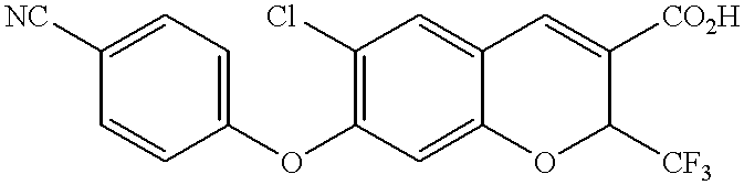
C1=CC(OC2=C(Cl)C=C3C(=C2)OC([CF3])C([CO2H])=C3)=CC=C1[NC]
